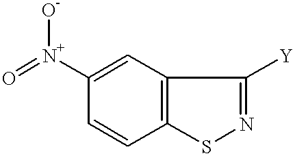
O=[N+](C1=CC2=C(C=C1)SN=C2[Y])[O-]
